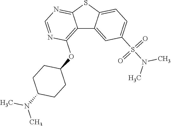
C12=C(OC3CCC(N(C)C)CC3)N=CN=C1SC1=CC=C(S(N(C)C)(=O)=O)C=C21
